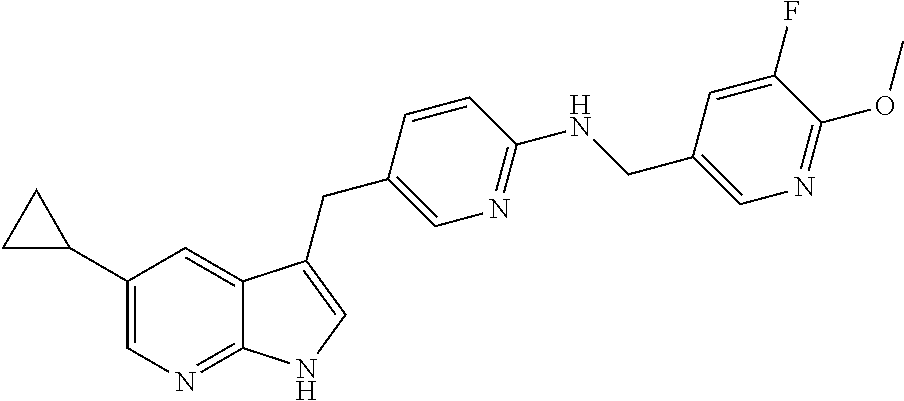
C1(C2CC2)=CN=C2C(=C1)C(CC1=CN=C(NCC3=CN=C(OC)C(F)=C3)C=C1)=CN2
